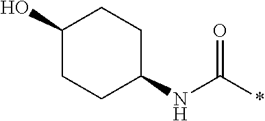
C1(O)CCC(NC(*)=O)CC1
